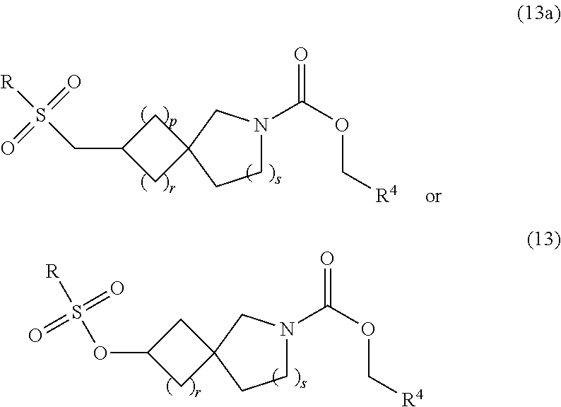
C1N(C(OC[R4])=O)CC2(C1)CC(OS([R])(=O)=O)C2.C1N(C(OC[R4])=O)CC2(C1)CC(CS([R])(=O)=O)C2
